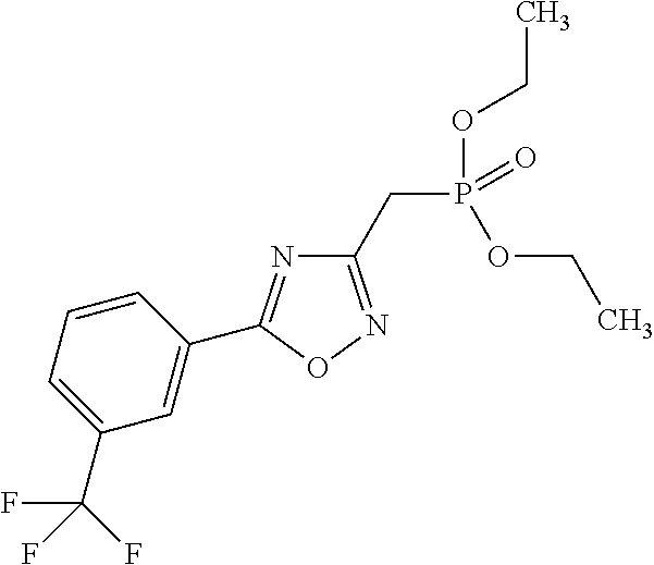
C(P(=O)(OCC)OCC)C1=NOC(C2=CC(C(F)(F)F)=CC=C2)=N1
